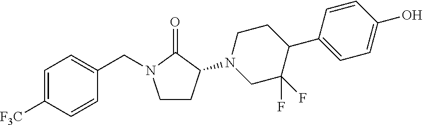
C1CC(N2CC(F)(F)C(C3=CC=C(O)C=C3)CC2)C(=O)N1CC1=CC=C([F3C])C=C1
